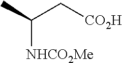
C(C[CO2H])(C)[NHCO2Me]
